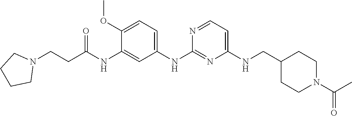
C1(NCC2CCN(C(C)=O)CC2)=CC=NC(NC2=CC=C(OC)C(NC(CCN3CCCC3)=O)=C2)=N1
